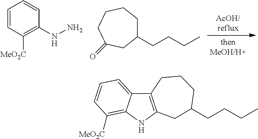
C1=CC([MeO2C])=C(NN)C=C1.C1C(CCCC)CC(=O)CCC1.C12=C(NC3=C([MeO2C])C=CC=C13)CC(CCCC)CCC2
